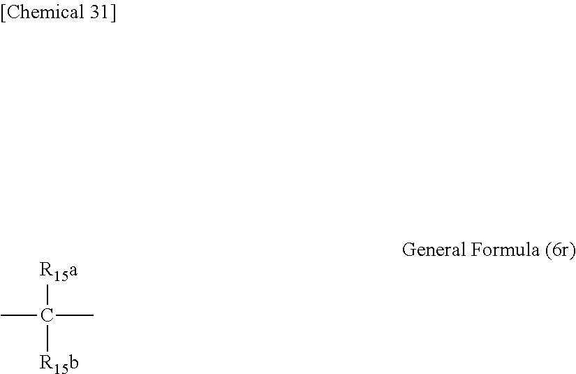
CC(C)([R15a])[R15b]
